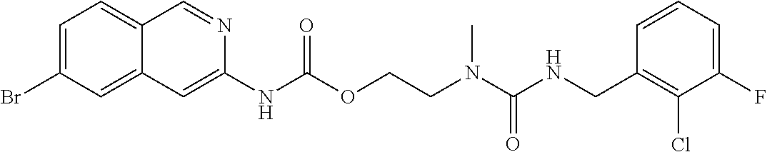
C1=CC(CNC(N(CCOC(NC2=CC3=CC(Br)=CC=C3C=N2)=O)C)=O)=C(Cl)C(F)=C1
